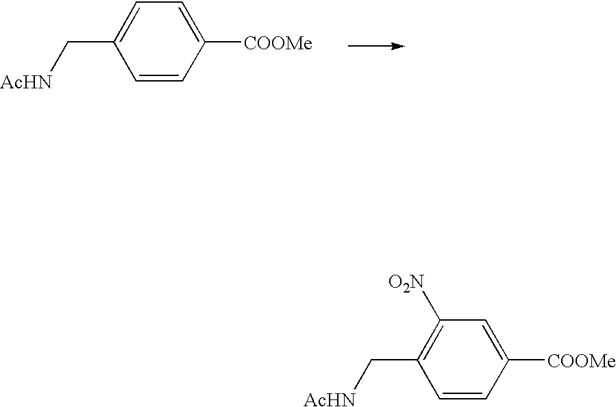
C1=C(C[AcHN])C=CC([COOMe])=C1.C1([O2N])=C(C[AcHN])C=CC([COOMe])=C1
